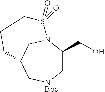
C1C(CO)N2CC(C[NBoc]1)CCCS2(=O)=O
